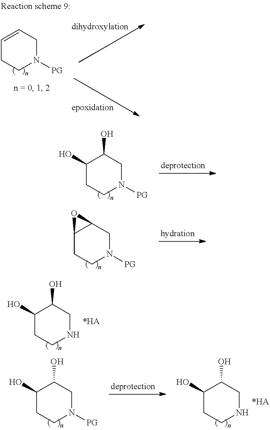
C1(O)CCNCC1O.C1(O)CCN([PG])CC1O.C1(O)CCNCC1O.C1=CCN([PG])CC1.C1(O)CCN([PG])CC1O.C12CCN([PG])CC1O2
